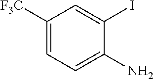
C1([F3C])=CC=C(N)C(I)=C1
